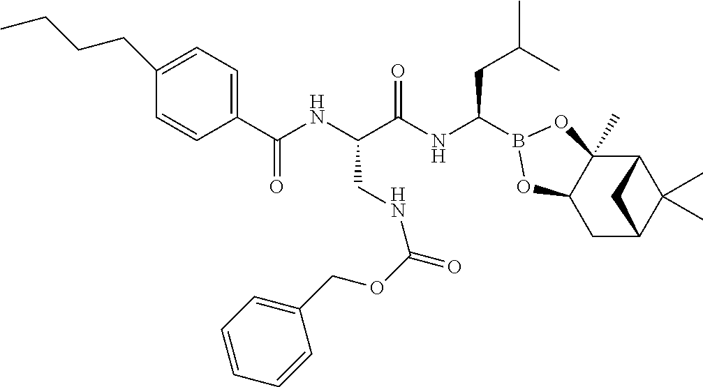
C1(C(NC(C(NC(CC(C)C)B2OC3(C)C4C(C)(C)C(CC3O2)C4)=O)CNC(=O)OCC2=CC=CC=C2)=O)=CC=C(CCCC)C=C1
